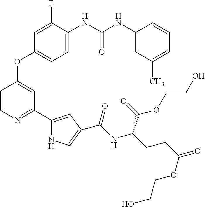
C1=C(NC(NC2=CC(C)=CC=C2)=O)C(F)=CC(OC2=CC(C3=CC(C(=O)NC(CCC(=O)OCCO)C(OCCO)=O)=CN3)=NC=C2)=C1
